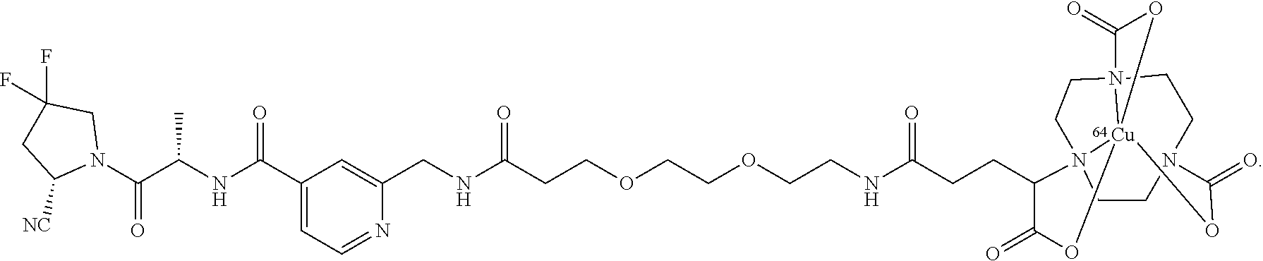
C1(C(NC(C(N2CC(F)(F)CC2[NC])=O)C)=O)=CC=NC(CNC(CCOCCOCCNC(CCC2N34CCN5CCN6(CC3)C(=O)O[Cu]46(OC2=O)OC5=O)=O)=O)=C1
